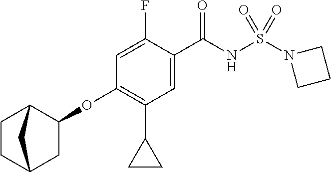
C1(OC2=C(C3CC3)C=C(C(NS(N3CCC3)(=O)=O)=O)C(F)=C2)CC2CCC1C2
